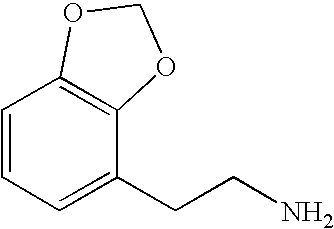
C1=CC=C(CCN)C2=C1OCO2
